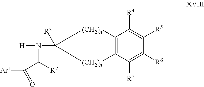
C12=C(C([R7])=C([R6])C([R5])=C1[R4])[(CH2)n]C([R3])(N([H])C([R2])C([Ar1])=O)[(CH2)n]2
